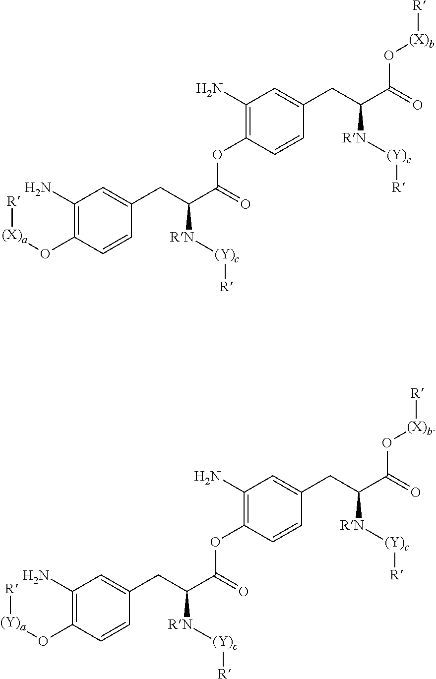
C1(N)=C(O[(X)a][R])C=CC(CC(C(=O)OC2=C(N)C=C(CC(C(=O)O[(X)b][R])[RN][(Y)c][R])C=C2)[RN][(Y)c][R])=C1.C1(N)=C(O[(Y)a][R])C=CC(CC(C(=O)OC2=C(N)C=C(CC(C(=O)O[(X)b][R])[RN][(Y)c][R])C=C2)[RN][(Y)c][R])=C1
